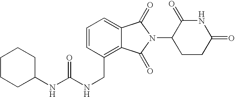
C1=CC=C2C(=C1CNC(NC1CCCCC1)=O)C(=O)N(C1CCC(=O)NC1=O)C2=O
